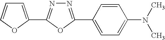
C1=C(C2=NN=C(C3=CC=C(N(C)C)C=C3)O2)OC=C1
